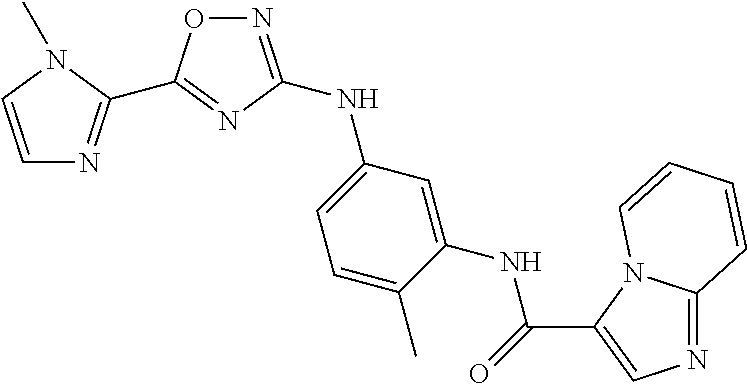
N1=C(C2=NC(NC3=CC=C(C)C(NC(=O)C4=CN=C5N4C=CC=C5)=C3)=NO2)N(C)C=C1
